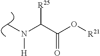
CN(C(C(O[R21])=O)[R25])[H]
